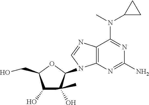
C12=C(N=C(N)N=C1N(C1CC1)C)N(C1OC(CO)C(O)C1(C)O)C=N2
